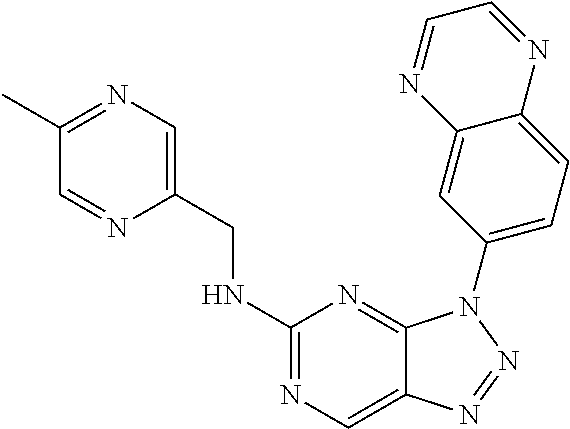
C1(NCC2=CN=C(C)C=N2)=NC=C2C(=N1)N(C1=CC=C3C(=C1)N=CC=N3)N=N2
